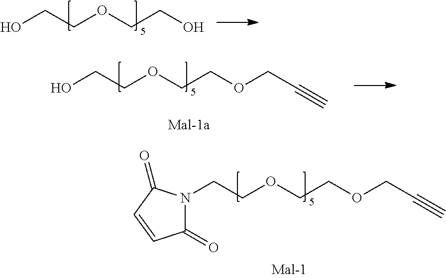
OCCOCCO.OCCOCCOCC#C.N1(CCOCCOCC#C)C(=O)C=CC1=O
